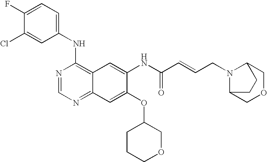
ClC1=CC(NC2=C3C(=NC=N2)C=C(OC2CCCOC2)C(NC(C=CCN2C4COCC2CC4)=O)=C3)=CC=C1F
